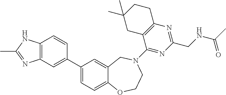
C12=C(C=C(C3=CC=C4C(=C3)CN(C3=NC(CNC(C)=O)=NC5=C3CC(C)(C)CC5)CCO4)C=C1)N=C(C)N2
